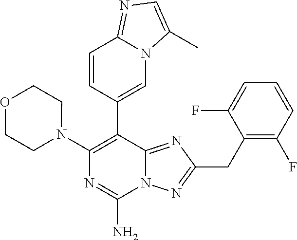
N12C(=NC(CC3=C(F)C=CC=C3F)=N1)C(C1=CN3C(=NC=C3C)C=C1)=C(N1CCOCC1)N=C2N
